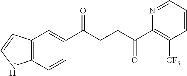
C1(C(CCC(C2=C([CF3])C=CC=N2)=O)=O)=CC2=C(C=C1)NC=C2
